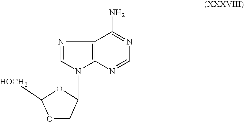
O1CC(N2C3=C(N=C2)C(N)=NC=N3)OC1[HOCH2]
